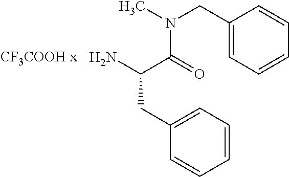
CN(CC1=CC=CC=C1)C(=O)C(N)CC1=CC=CC=C1
